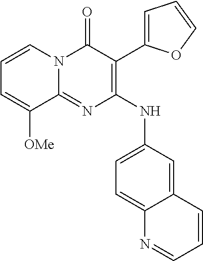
C1(NC2=CC=C3C(=C2)C=CC=N3)=C(C2=CC=CO2)C(=O)N2C(=N1)C([OMe])=CC=C2
